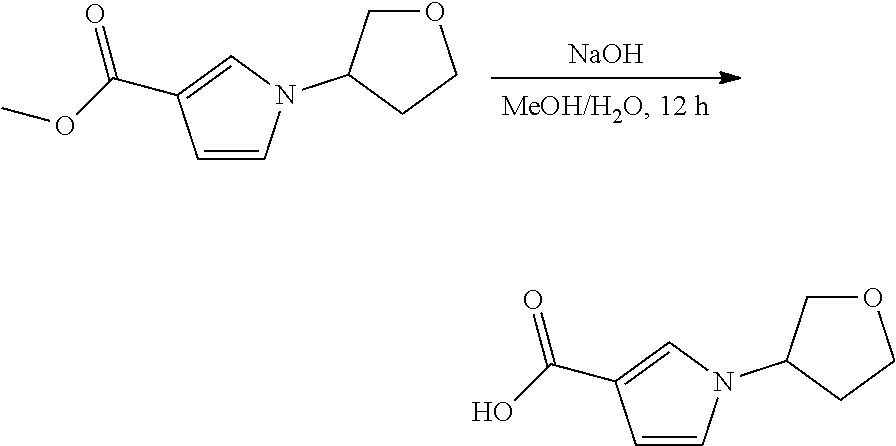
[NaOH].C1=CN(C2CCOC2)C=C1C(OC)=O.C1=CN(C2CCOC2)C=C1C(O)=O
